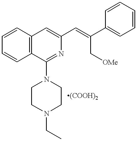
C1=CC=CC2=C1C=C(C=C(C1=CC=CC=C1)C[OMe])N=C2N1CCN(CC)CC1
